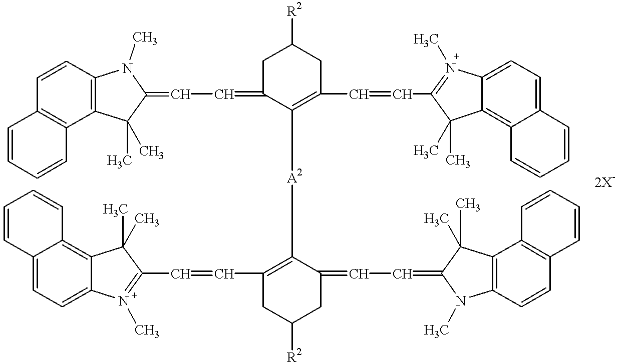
C12=C(C=CC3=C1C=CC=C3)N(C)C(=CC=C1C([A2]C3=C(C=CC4=N(C)C5=CC=C6C(=C5C4(C)C)C=CC=C6)CC([R2])CC3=CC=C3N(C)C4=C(C5=C(C=C4)C=CC=C5)C3(C)C)=C(C=CC3=N(C)C4=CC=C5C(=C4C3(C)C)C=CC=C5)CC([R2])C1)C2(C)C
